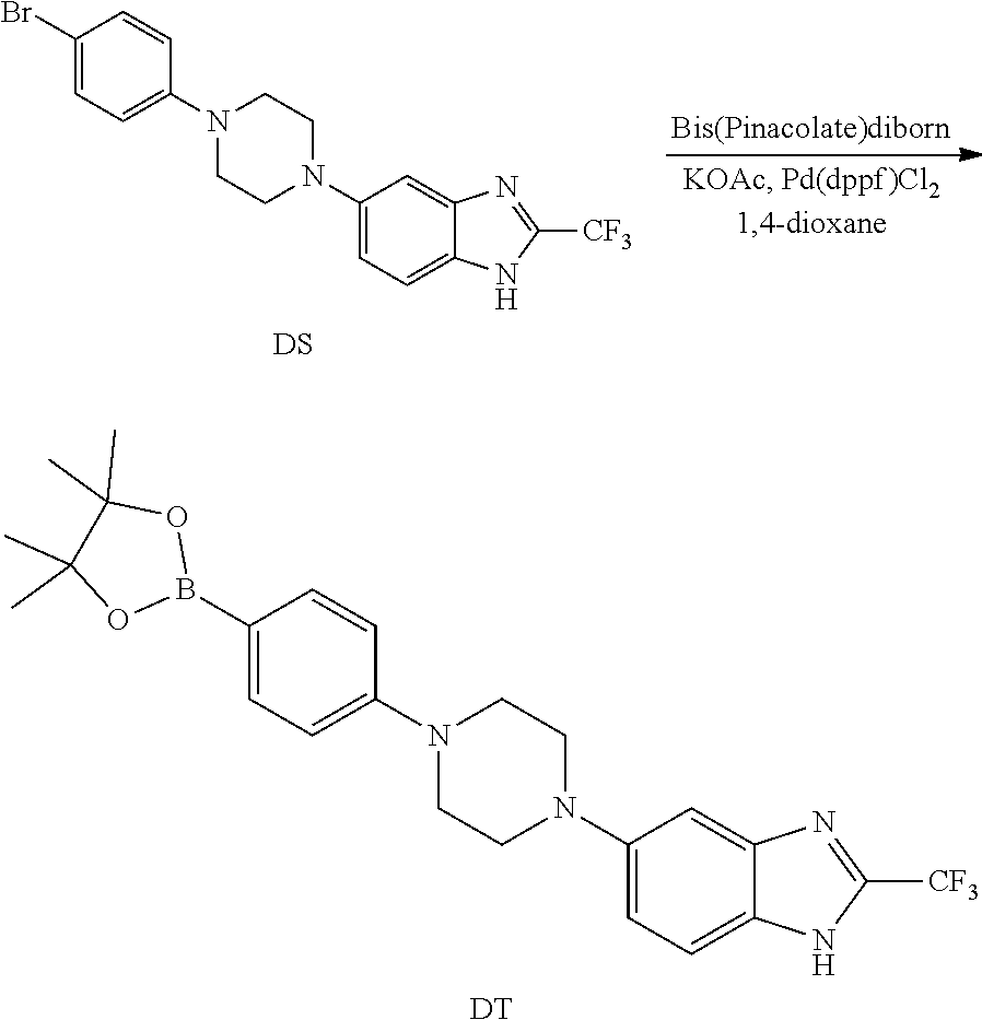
C1(B2OC(C)(C)C(C)(C)O2)=CC=C(N2CCN(C3=CC=C4C(=C3)N=C([CF3])N4)CC2)C=C1.[DT].C1(Br)=CC=C(N2CCN(C3=CC=C4C(=C3)N=C([CF3])N4)CC2)C=C1.[DS]
